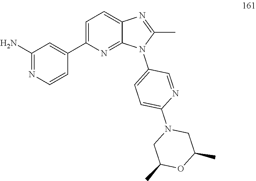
C1C(C)OC(C)CN1C1=CC=C(N2C(C)=NC3=CC=C(C4=CC(N)=NC=C4)N=C23)C=N1
